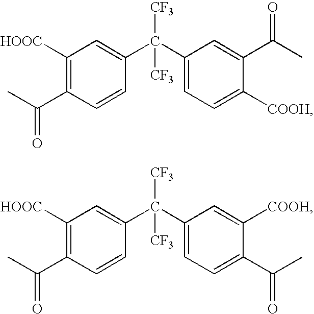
C1=C([COOH])C(C(C)=O)=CC=C1C(C1=CC([HOOC])=C(C(C)=O)C=C1)([CF3])[CF3].C1=C(C(C)=O)C([COOH])=CC=C1C(C1=CC([HOOC])=C(C(C)=O)C=C1)([CF3])[CF3]
